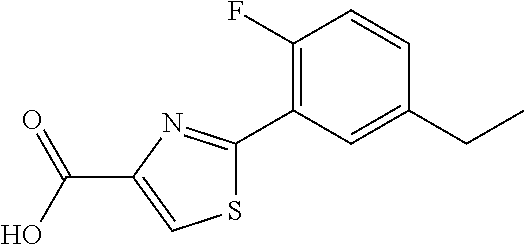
C1(F)=C(C2=NC(C(O)=O)=CS2)C=C(CC)C=C1
